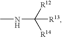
CNC([R14])([R12])[R13]
